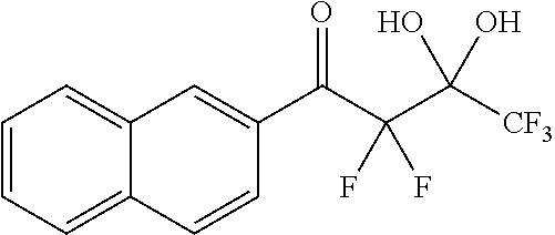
C1=CC=C2C(=C1)C=C(C(C(C([CF3])(O)O)(F)F)=O)C=C2
